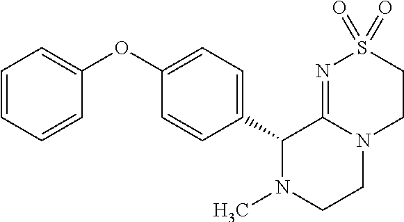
C1(C2N(C)CCN3C2=NS(=O)(=O)CC3)=CC=C(OC2=CC=CC=C2)C=C1
